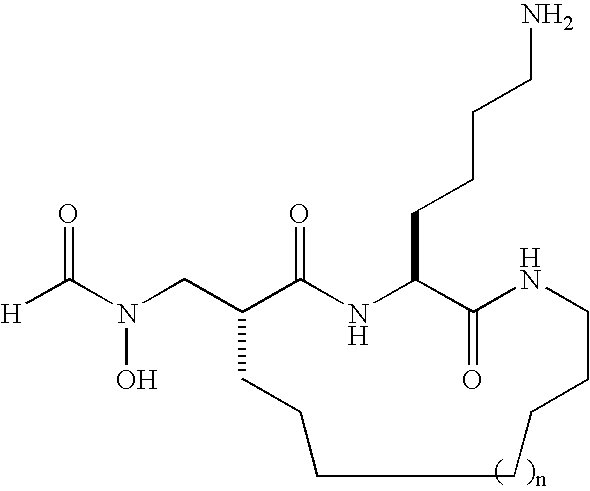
[H]C(N(CC1C(=O)NC(CCCCN)C(=O)NCCCCCCC1)O)=O
